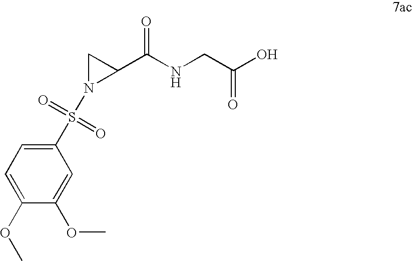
C1(S(N2C(C(NCC(O)=O)=O)C2)(=O)=O)=CC=C(OC)C(OC)=C1
